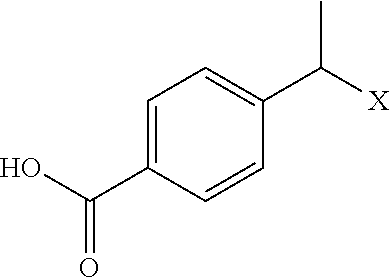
C1=C(C(O)=O)C=CC(C([X])C)=C1
